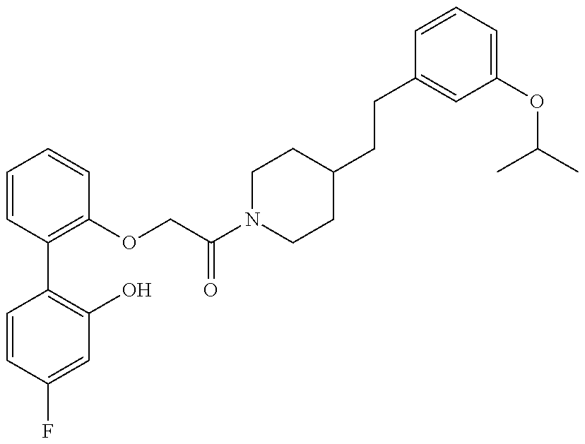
C1=CC(F)=CC(O)=C1C1=C(OCC(N2CCC(CCC3=CC(OC(C)C)=CC=C3)CC2)=O)C=CC=C1
